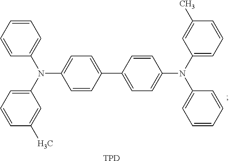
C1(C2=CC=C(N(C3=CC=CC(C)=C3)C3=CC=CC=C3)C=C2)=CC=C(N(C2=CC=CC=C2)C2=CC=CC(C)=C2)C=C1.[TPD]
